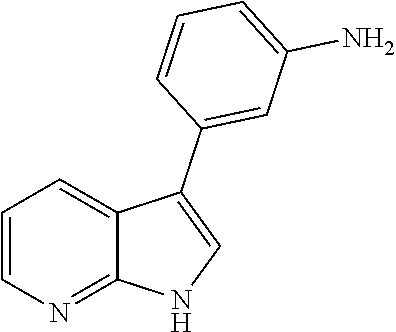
C1=CN=C2C(=C1)C(C1=CC(N)=CC=C1)=CN2
